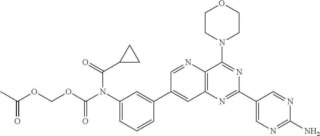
C1=CC(C2=CC3=C(C(N4CCOCC4)=NC(C4=CN=C(N)N=C4)=N3)N=C2)=CC(N(C(OCOC(=O)C)=O)C(=O)C2CC2)=C1
